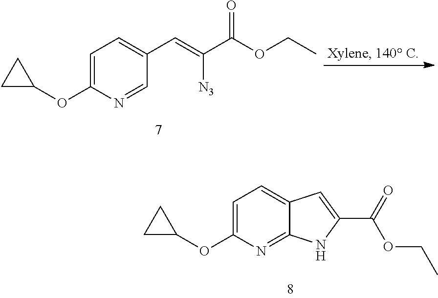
C1=C(OC2CC2)N=C2C(=C1)C=C(C(OCC)=O)N2.C1=C(OC2CC2)N=CC(C=C(C(OCC)=O)[N3])=C1
